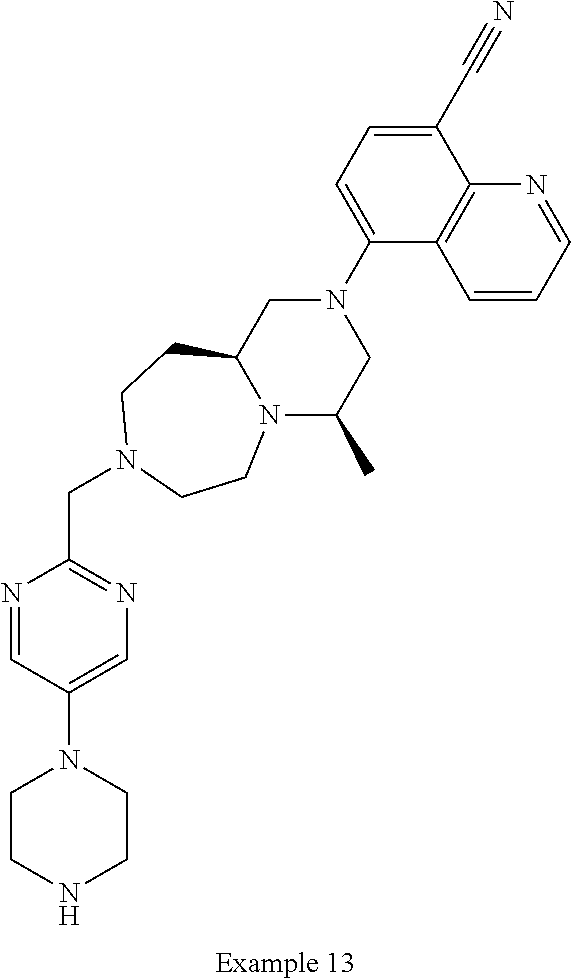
C1CNCCN1C1=CN=C(CN2CCC3N(C(C)CN(C4=CC=C(C#N)C5=C4C=CC=N5)C3)CC2)N=C1
